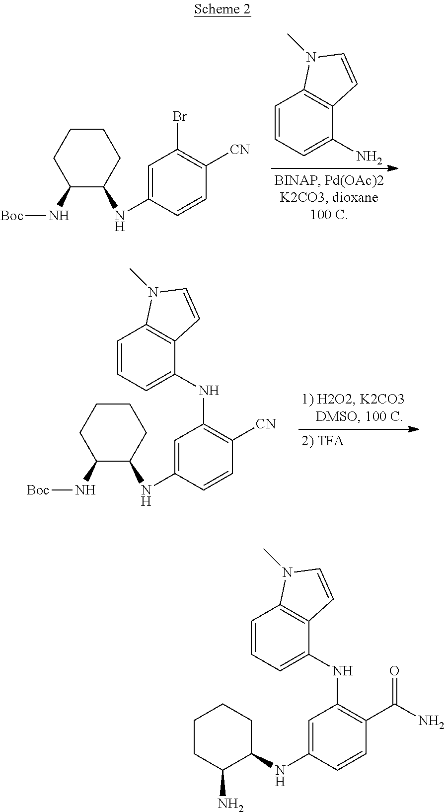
C1=CC=C(N)C2=C1N(C)C=C2.C1C(N[Boc])C(NC2=CC(Br)=C([CN])C=C2)CCC1.C1C(N[Boc])C(NC2=CC(NC3=CC=CC4=C3C=CN4C)=C([CN])C=C2)CCC1.C1(NC2C(N)CCCC2)=CC(NC2=CC=CC3=C2C=CN3C)=C(C(N)=O)C=C1
